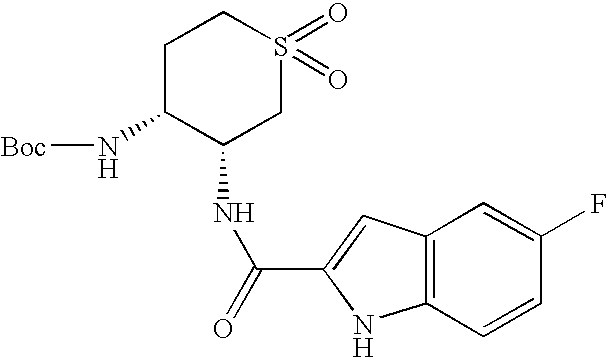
C1C(N[Boc])C(NC(C2=CC3=C(N2)C=CC(F)=C3)=O)CS(=O)(=O)C1
